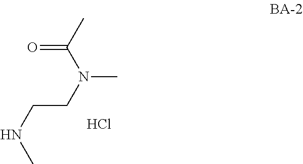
C(CN(C)C(C)=O)NC.Cl
